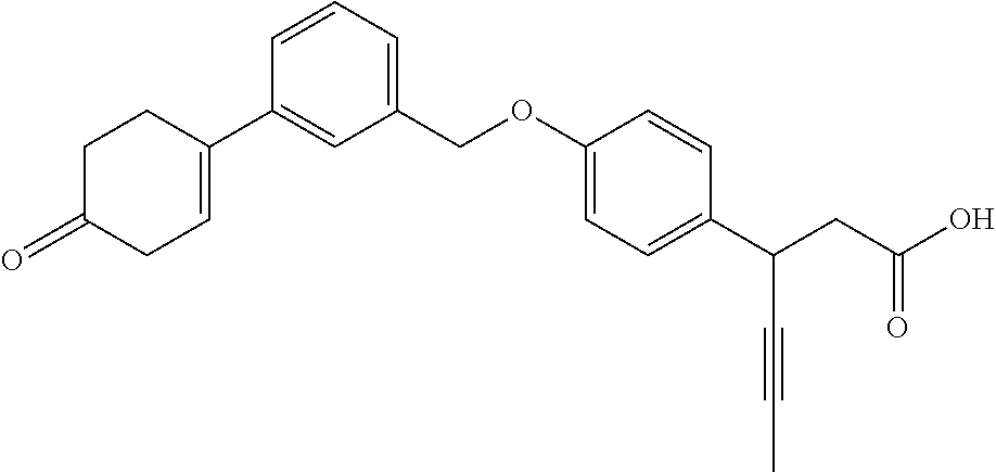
C1=CC=C(COC2=CC=C(C(CC(O)=O)C#CC)C=C2)C=C1C1=CCC(=O)CC1
